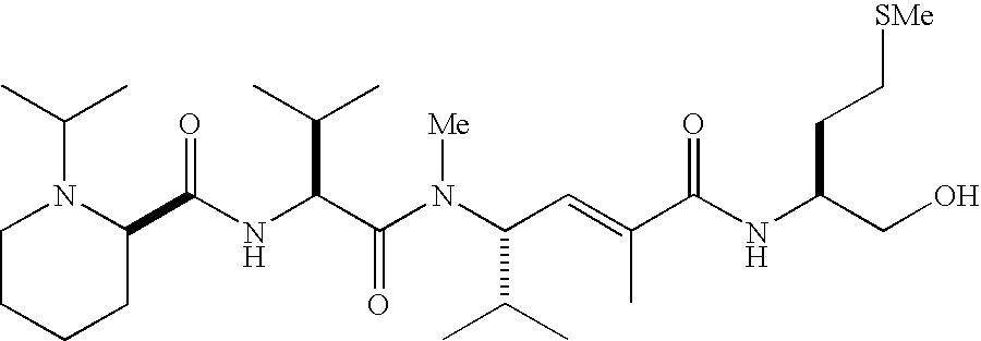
N(C(C(N(C(C(C)C)C=C(C)C(NC(CO)CC[SMe])=O)[Me])=O)C(C)C)C(C1N(C(C)C)CCCC1)=O
